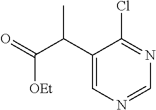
C1(C(C(=O)[OEt])C)=CN=CN=C1Cl
